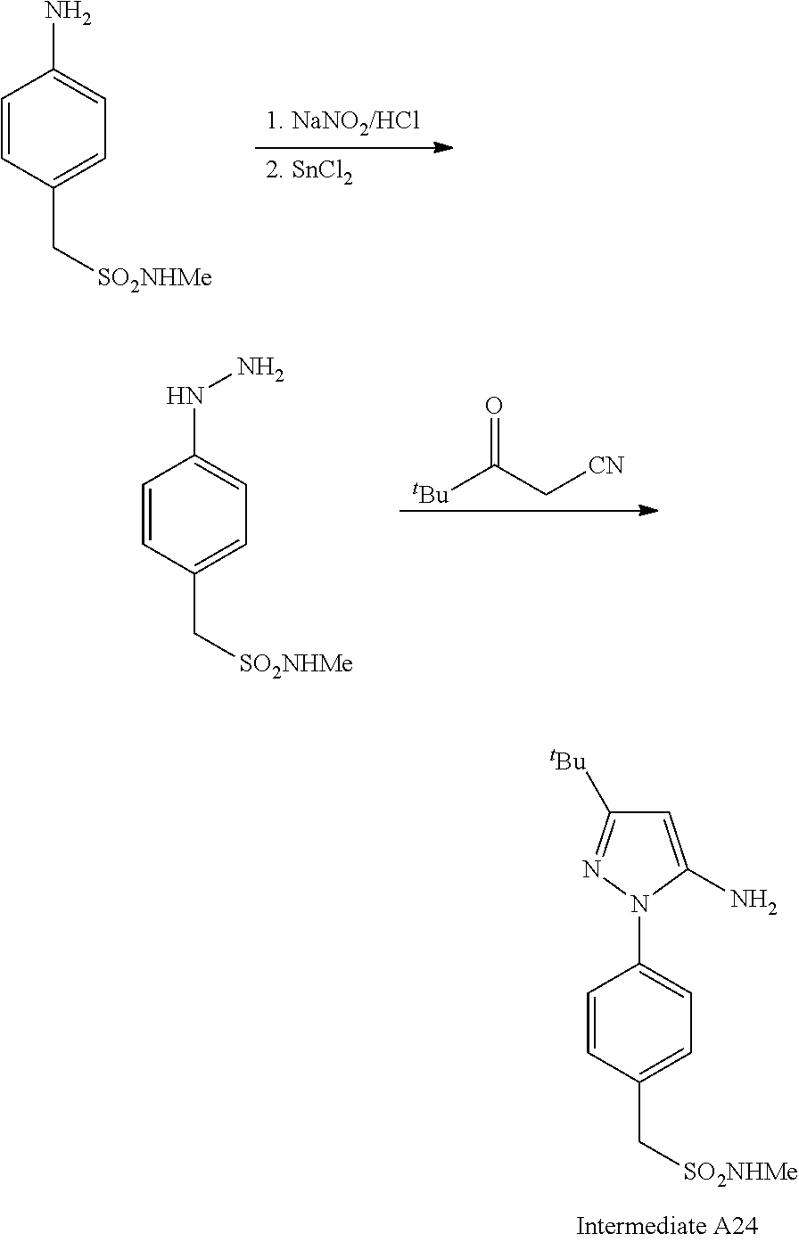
C1=CC(C[SO2NHMe])=CC=C1N.C1=CC(C[SO2NHMe])=CC=C1NN.[tBu]C(C[CN])=O.C1=CC(C[SO2NHMe])=CC=C1N1C(N)=CC([tBu])=N1
